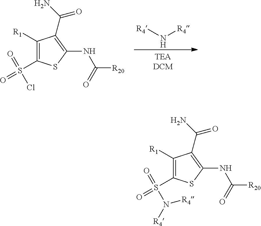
C1([R1])=C(S(=O)(=O)Cl)SC(NC([R20])=O)=C1C(N)=O.N([R4])[R4].C1([R1])=C(S(=O)(N([R4])[R4])=O)SC(NC([R20])=O)=C1C(N)=O
